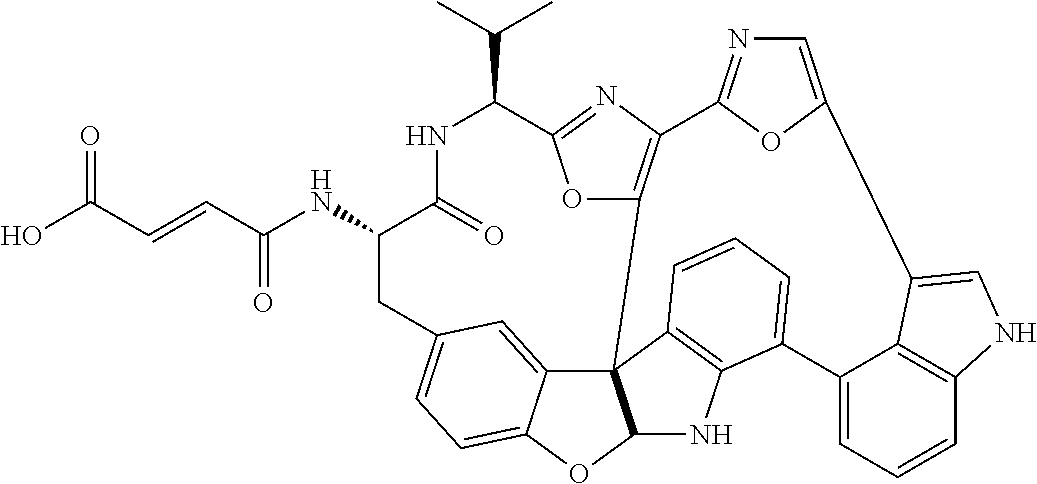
C(=O)(NC1C(=O)NC(C(C)C)C2=NC3=C(O2)C24C5=CC(=CC=C5OC2NC2=C4C=CC=C2C2=CC=CC4=C2C(=CN4)C2=CN=C3O2)C1)C=CC(O)=O
